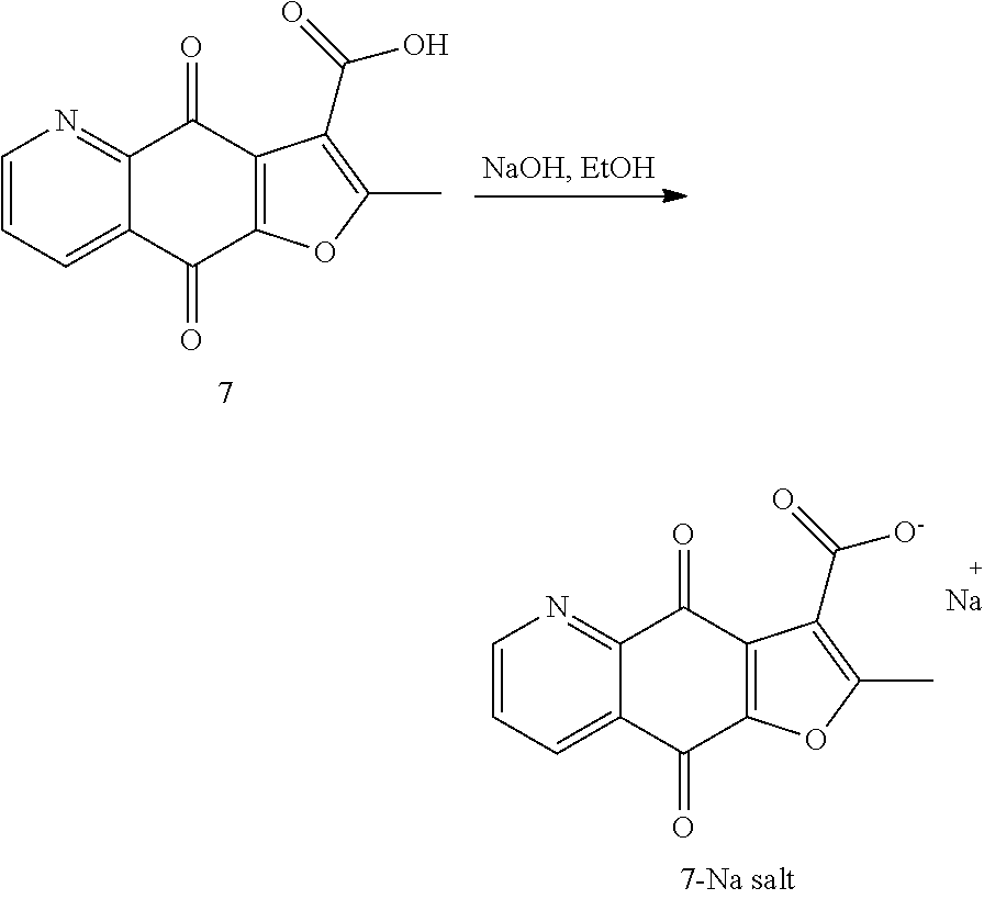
C1=CC=C2C(=N1)C(=O)C1=C(C2=O)OC(C)=C1C(=O)O.C1=CC=C2C(=N1)C(=O)C1=C(C2=O)OC(C)=C1C(=O)[O-].[Na]
